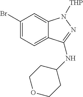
C1(Br)=CC=C2C(=C1)N([THP])N=C2NC1CCOCC1
